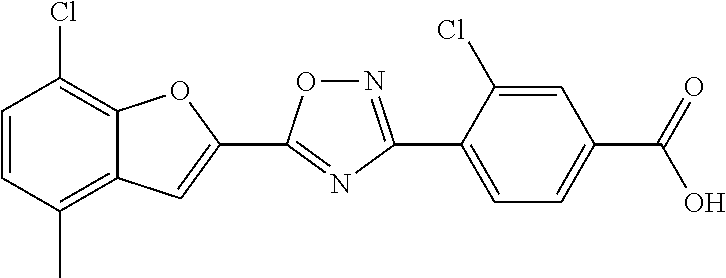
C1=CC(C)=C2C(=C1Cl)OC(C1=NC(C3=CC=C(C(=O)O)C=C3Cl)=NO1)=C2
